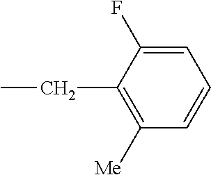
C1([Me])=C(CC)C(F)=CC=C1
